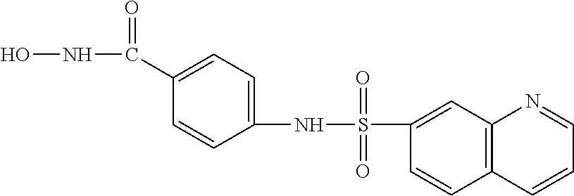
C1(S(NC2=CC=C(C(NO)=O)C=C2)(=O)=O)=CC2=C(C=C1)C=CC=N2
